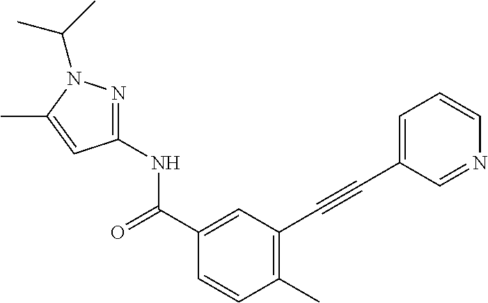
C1(C)=C(C#CC2=CC=CN=C2)C=C(C(NC2=NN(C(C)C)C(C)=C2)=O)C=C1
